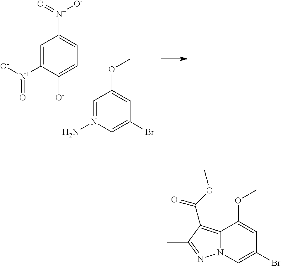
C1=C([N+](=O)[O-])C([O-])=CC=C1[N+]([O-])=O.C1=[N+](N)C=C(Br)C=C1OC.C12=C(C(OC)=O)C(C)=NN1C=C(Br)C=C2OC
